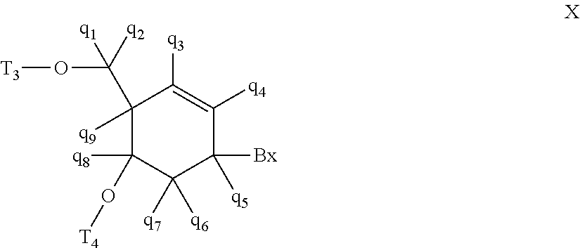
C1(C(O[T3])([q2])[q1])([q9])C([q8])(O[T4])C([q7])([q6])C([Bx])([q5])C([q4])=C1[q3]
